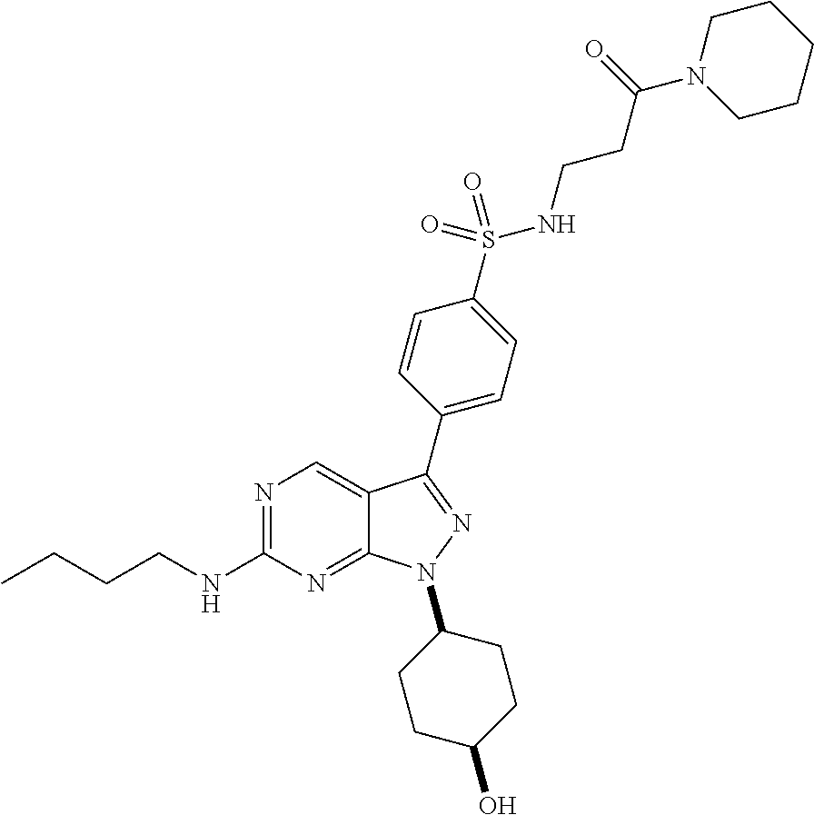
N1=C(NCCCC)N=C2C(=C1)C(C1=CC=C(S(NCCC(N3CCCCC3)=O)(=O)=O)C=C1)=NN2C1CCC(O)CC1
